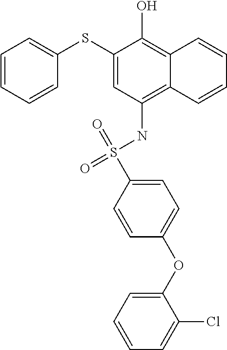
C1(SC2=CC=CC=C2)=CC(NS(=O)(=O)C2=CC=C(OC3=CC=CC=C3Cl)C=C2)=C2C(=C1O)C=CC=C2
